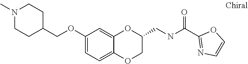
O(C1=CC=C2C(=C1)OC(CNC(C1=NC=CO1)=O)CO2)CC1CCN(C)CC1
